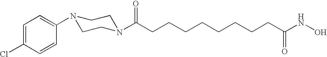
C1=C(Cl)C=CC(N2CCN(C(CCCCCCCCC(NO)=O)=O)CC2)=C1
